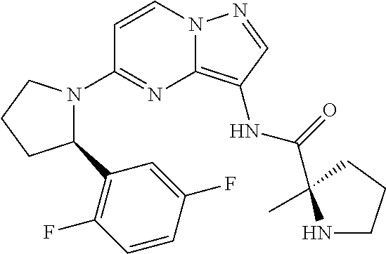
C1=CN2C(=C(NC(=O)C3(C)NCCC3)C=N2)N=C1N1C(C2=C(F)C=CC(F)=C2)CCC1
